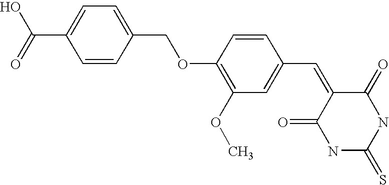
S=C1NC(=O)C(=CC2=CC(OC)=C(OCC3=CC=C(C(=O)O)C=C3)C=C2)C(=O)N1
